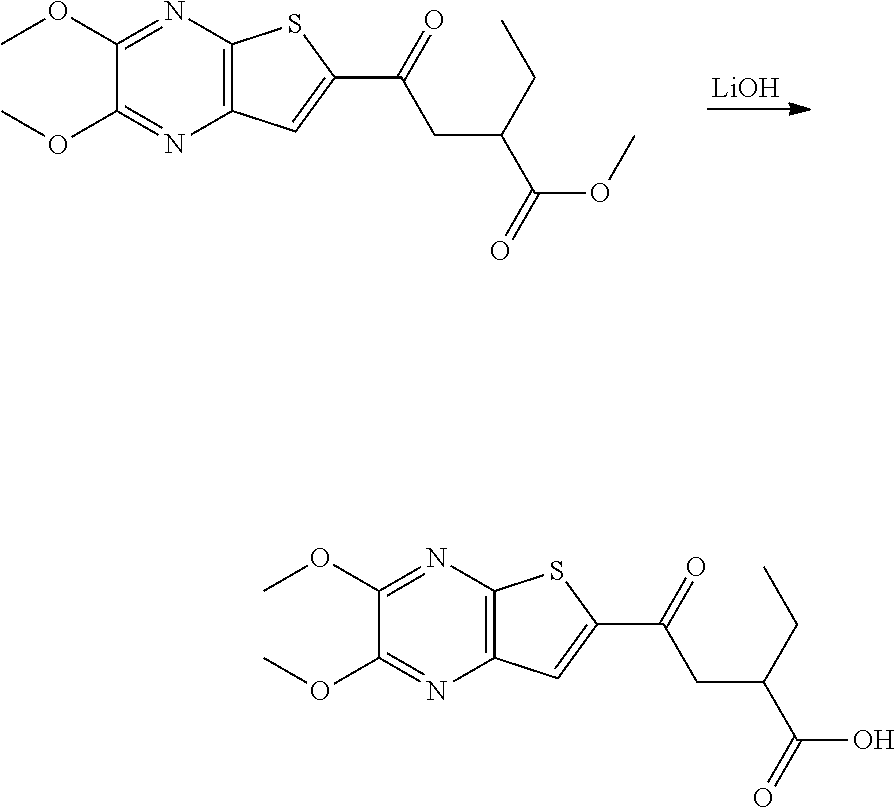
[LiOH].O(C)C1=NC2=C(N=C1OC)SC(C(CC(C(OC)=O)CC)=O)=C2.O(C)C1=NC2=C(N=C1OC)SC(C(CC(C(O)=O)CC)=O)=C2
